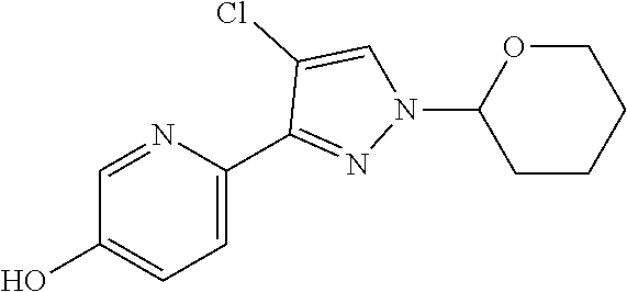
C1=NC(C2=NN(C3CCCCO3)C=C2Cl)=CC=C1O
